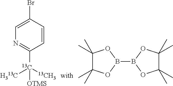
[H313C][13C](C1=NC=C(Br)C=C1)([13CH3])[OTMS].B1(B2OC(C)(C)C(C)(C)O2)OC(C)(C)C(C)(C)O1
